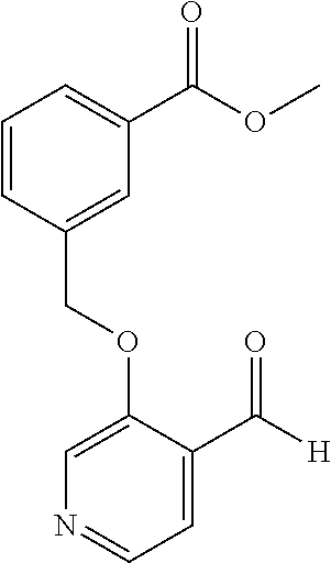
C(OC1=CN=CC=C1C([H])=O)C1=CC(C(OC)=O)=CC=C1
